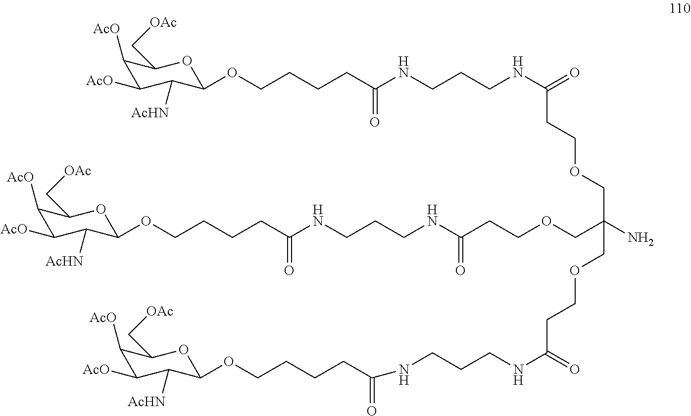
C1([AcO])C([AcO])C([AcHN])C(OCCCCC(NCCCNC(CCOCC(COCCC(NCCCNC(CCCCOC2C([AcHN])C([AcO])C([AcO])C(C[OAc])O2)=O)=O)(COCCC(NCCCNC(CCCCOC2C([AcHN])C([AcO])C([AcO])C(C[OAc])O2)=O)=O)N)=O)=O)OC1C[OAc]
